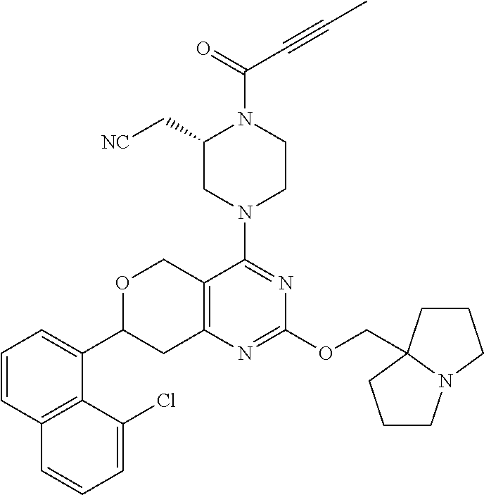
O(C1=NC2=C(C(N3CCN(C(=O)C#CC)C(C[NC])C3)=N1)COC(C1=CC=CC3=C1C(Cl)=CC=C3)C2)CC12CCCN1CCC2
